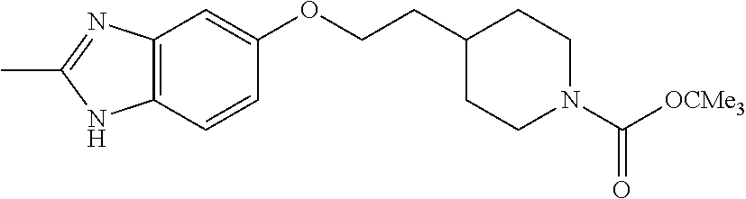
C12=C(C=CC(OCCC3CCN(C([OCMe3])=O)CC3)=C1)NC(C)=N2
